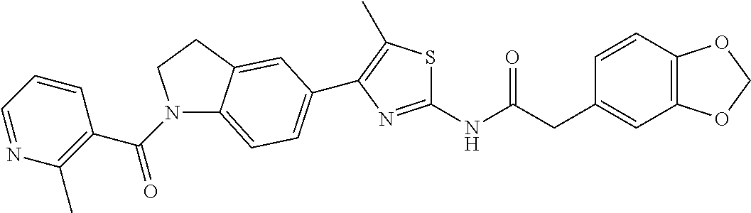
C1=CC2=C(C=C1CC(NC1=NC(C3=CC=C4N(C(C5=C(C)N=CC=C5)=O)CCC4=C3)=C(C)S1)=O)OCO2
